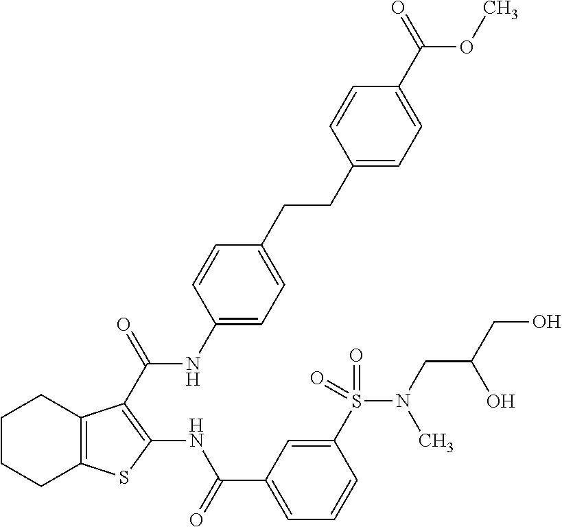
C1CCC2=C(C1)C(C(=O)NC1=CC=C(CCC3=CC=C(C(=O)OC)C=C3)C=C1)=C(NC(C1=CC=CC(S(=O)(=O)N(C)CC(CO)O)=C1)=O)S2
